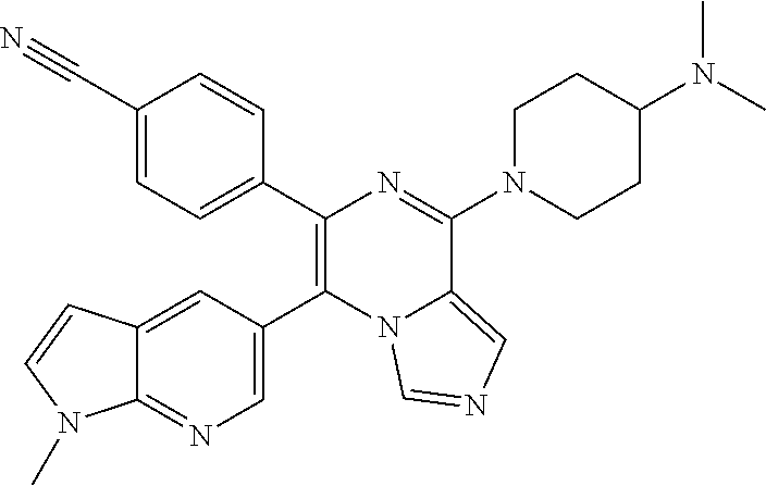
C1(C2=CC=C(C#N)C=C2)=C(C2=CN=C3C(=C2)C=CN3C)N2C(=CN=C2)C(N2CCC(N(C)C)CC2)=N1
